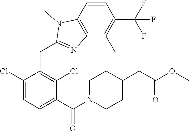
C1(Cl)=CC=C(C(N2CCC(CC(OC)=O)CC2)=O)C(Cl)=C1CC1=NC2=C(N1C)C=CC(C(F)(F)F)=C2C
